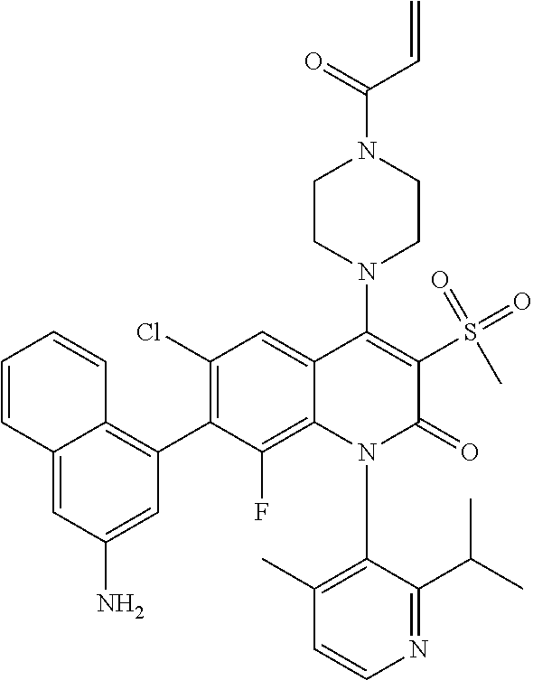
N1(C2=C(C)C=CN=C2C(C)C)C(=O)C(S(=O)(=O)C)=C(N2CCN(C(=O)C=C)CC2)C2=CC(Cl)=C(C3=C4C(=CC(N)=C3)C=CC=C4)C(F)=C12
